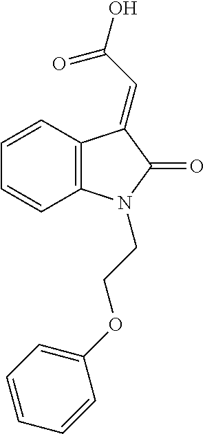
C12=C(N(CCOC3=CC=CC=C3)C(=O)C1=CC(O)=O)C=CC=C2
